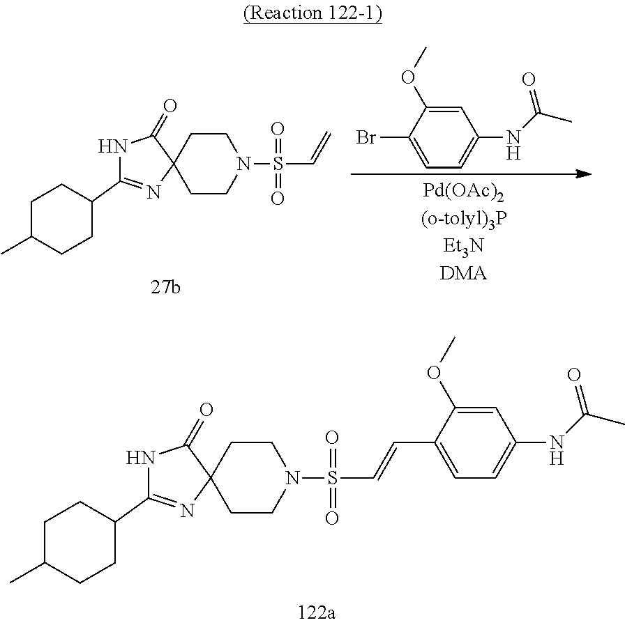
N1C(C2CCC(C)CC2)=NC2(C1=O)CCN(S(C=C)(=O)=O)CC2.C1=C(OC)C(Br)=CC=C1NC(=O)C.N1C(C2CCC(C)CC2)=NC2(C1=O)CCN(S(C=CC1=CC=C(NC(=O)C)C=C1OC)(=O)=O)CC2
